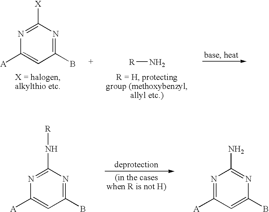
C1(B)=NC([X])=NC([A])=C1.[R]N.C1(B)=NC(N[R])=NC([A])=C1.C1(B)=CC([A])=NC(N)=N1
